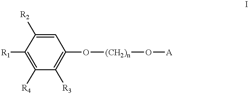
[R1]C1=C([R4])C([R3])=C(O[(CH2)n]O[A])C=C1[R2]
